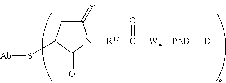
C1(=O)CC(S[Ab])C(=O)N1[R17]C(=O)[Ww][PAB][D]
